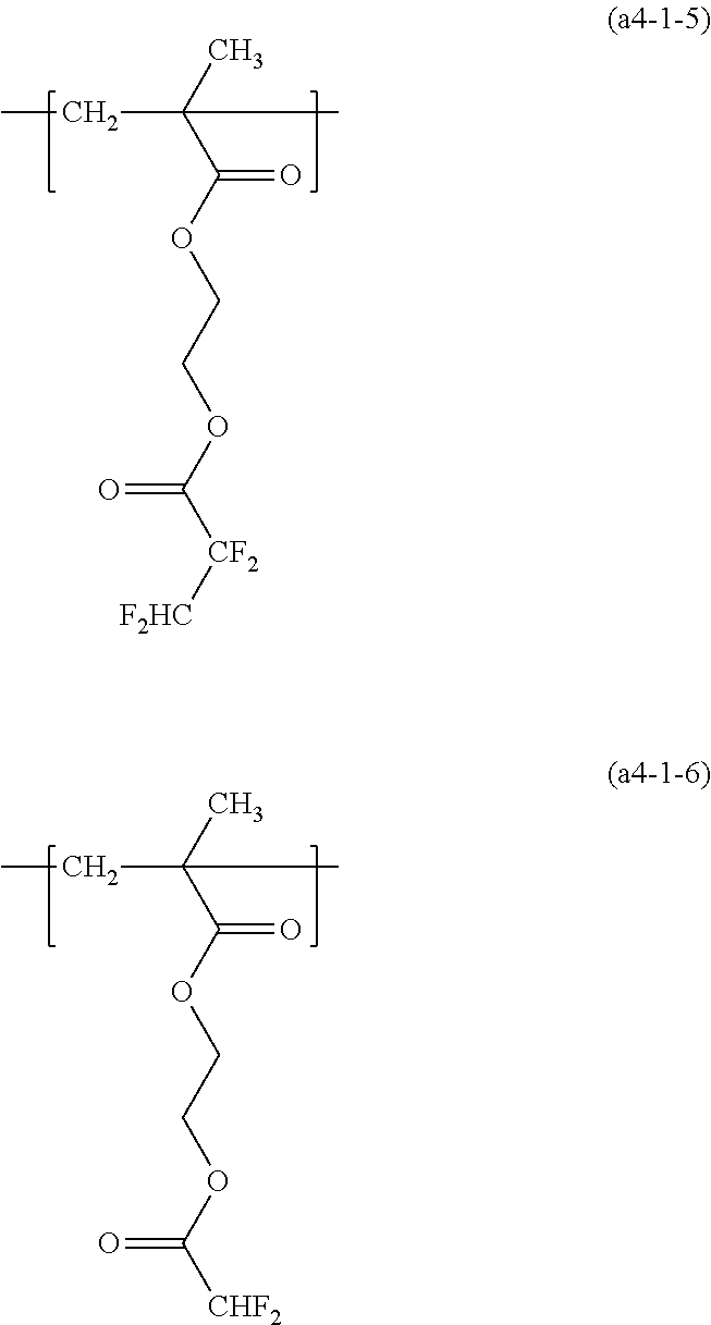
CC(C(OCCOC([CF2][F2HC])=O)=O)(CC)C.CC(C(OCCOC([CHF2])=O)=O)(CC)C
